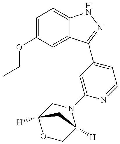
CCOC1=CC=C2C(=C1)C(C1=CC=NC(N3CC4([H])OCC3([H])C4)=C1)=NN2
